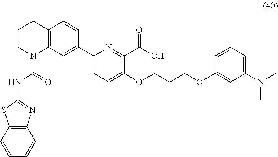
C1(C2=CC3=C(C=C2)CCCN3C(NC2=NC3=C(S2)C=CC=C3)=O)=CC=C(OCCCOC2=CC(N(C)C)=CC=C2)C(C(=O)O)=N1
